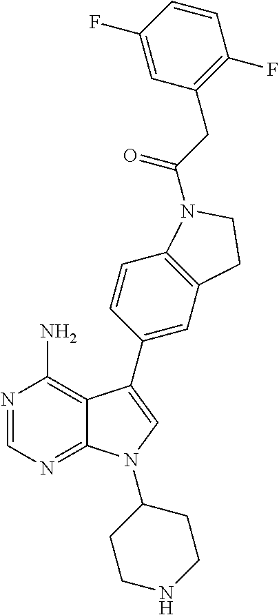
C12=NC=NC(N)=C1C(C1=CC3=C(C=C1)N(C(=O)CC1=C(F)C=CC(F)=C1)CC3)=CN2C1CCNCC1
